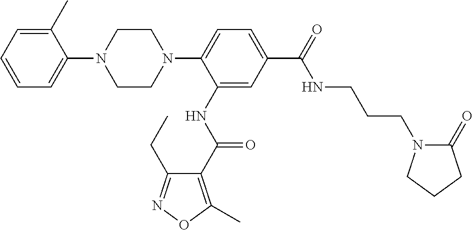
C1=C(C)C(N2CCN(C3=CC=C(C(NCCCN4C(=O)CCC4)=O)C=C3NC(=O)C3=C(C)ON=C3CC)CC2)=CC=C1
